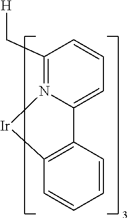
[Ir]1N2=C(C[H])C=CC=C2C2=C1C=CC=C2
